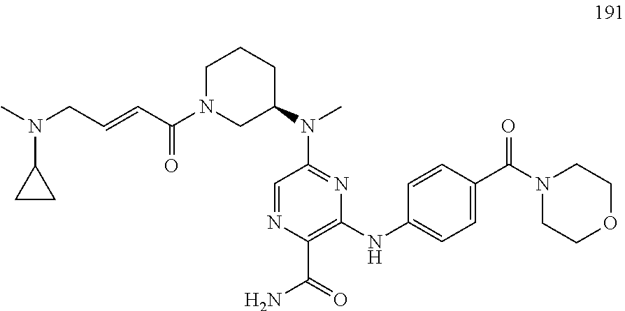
C1(C(=O)N)=C(NC2=CC=C(C(N3CCOCC3)=O)C=C2)N=C(N(C)C2CCCN(C(C=CCN(C)C3CC3)=O)C2)C=N1
